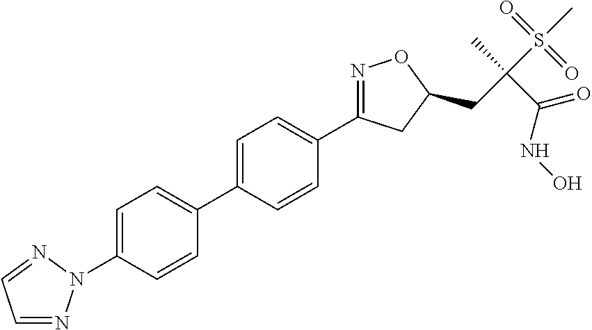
C1=C(C2=CC=C(N3N=CC=N3)C=C2)C=CC(C2=NOC(CC(S(C)(=O)=O)(C)C(NO)=O)C2)=C1
